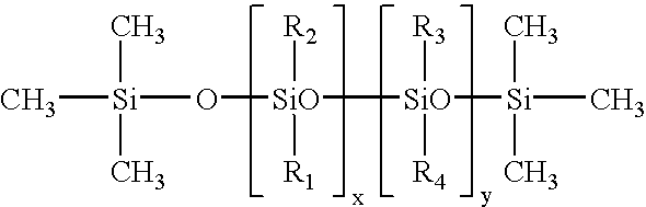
C[Si](O[SiO]([R2])([SiO]([Si](C)(C)C)([R3])[R4])[R1])(C)C
